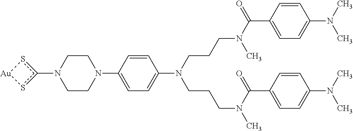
C1CN(C2=CC=C(N(CCCN(C(=O)C3=CC=C(N(C)C)C=C3)C)CCCN(C)C(=O)C3=CC=C(N(C)C)C=C3)C=C2)CCN1c1s[Au]s1
